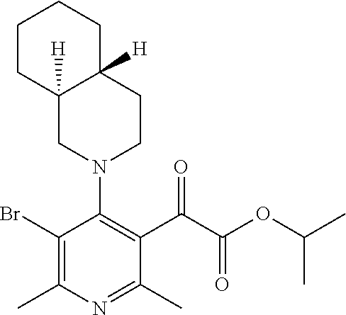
BrC1=C(C)N=C(C)C(C(=O)C(=O)OC(C)C)=C1N1CCC2([H])C([H])(C1)CCCC2
